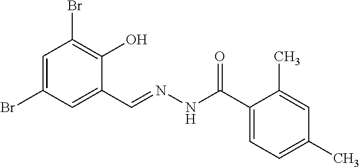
C1=C(Br)C=C(C=NNC(C2=CC=C(C)C=C2C)=O)C(O)=C1Br
